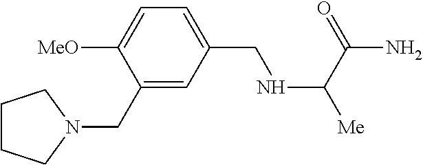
C1=C([MeO])C(CN2CCCC2)=CC(CNC([Me])C(=O)N)=C1
